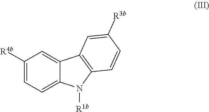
C1=C([R4b])C=C2C(=C1)N([R1b])C1=C2C=C([R3b])C=C1
